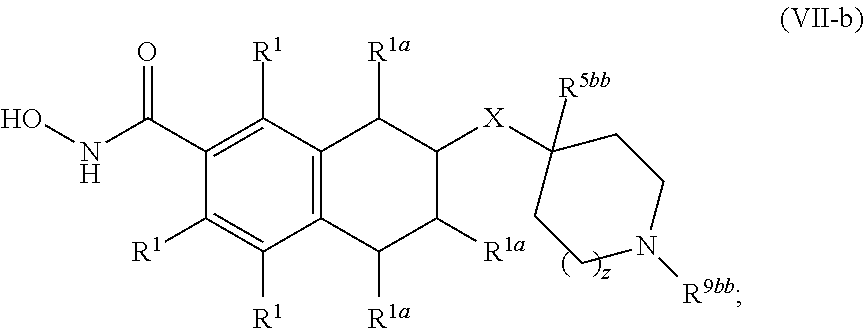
C12=C(C([R1])=C(C(NO)=O)C([R1])=C1[R1])C([R1a])C([X]C1([R5bb])CCN([R9bb])CC1)C([R1a])C2[R1a]
